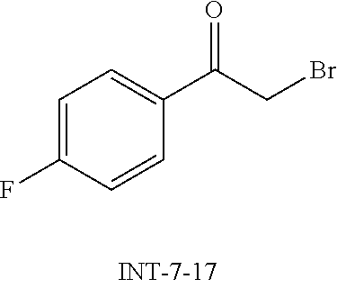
C1=C(F)C=CC(C(CBr)=O)=C1
